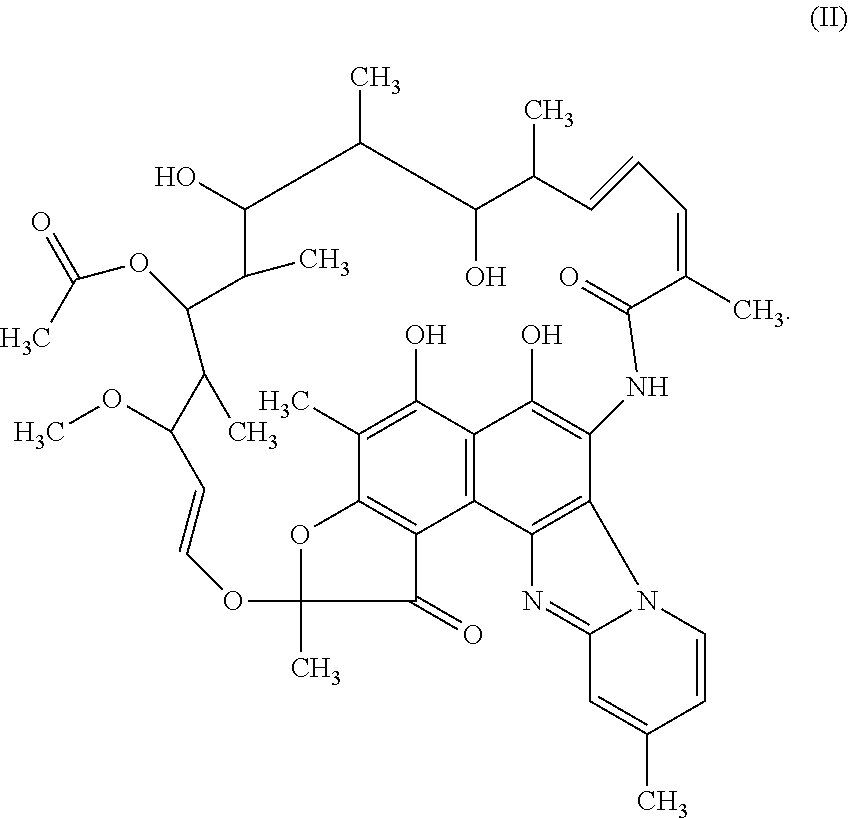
C12=C3C(N=C4N(C)C=CC(C)=C4)=C(C)C(=C1O)NC(=O)C(C)=CC=CC(C)C(O)CC(C)CC(O)C(C)C(OC(C)=O)C(C)C(OC)C=COC1(C)OC(=C3C(=O)C1)C(C)=C2O
